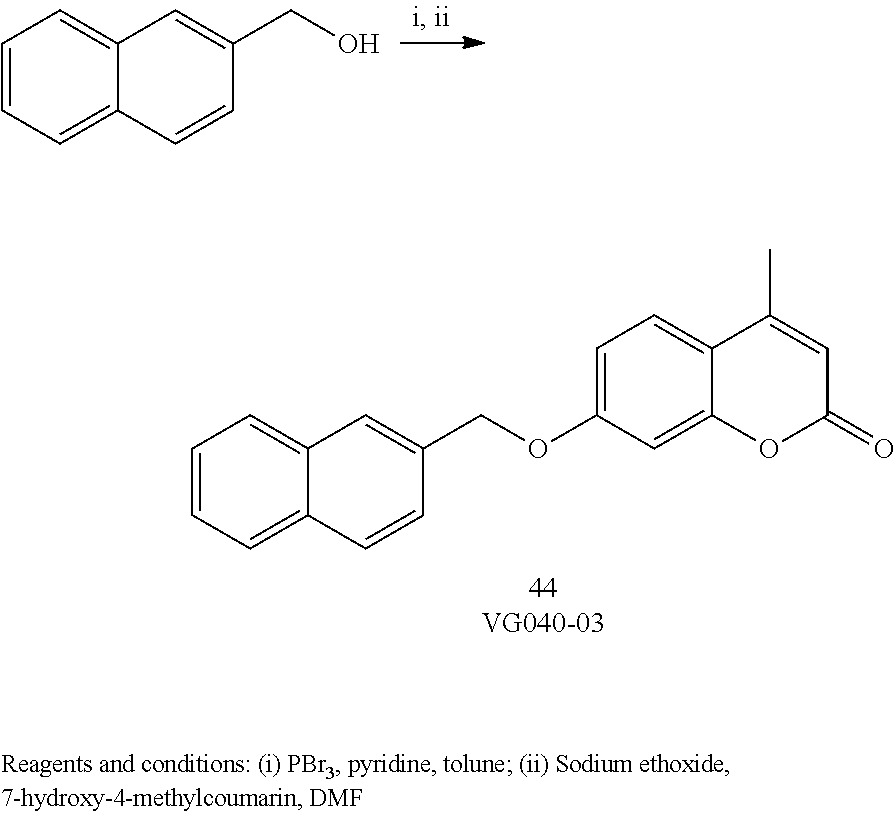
C1=CC=C2C(=C1)C=C(CO)C=C2.C1=CC=C2C(=C1)C=C(COC1=CC=C3C(=C1)OC(=O)C=C3C)C=C2
